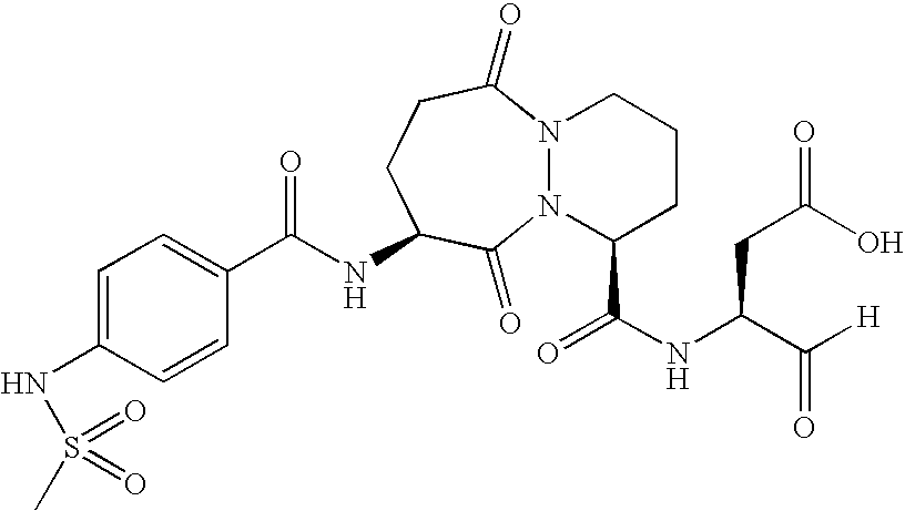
C1(C(NC2CCC(=O)N3N(C2=O)C(C(NC(C([H])=O)CC(O)=O)=O)CCC3)=O)=CC=C(NS(C)(=O)=O)C=C1
